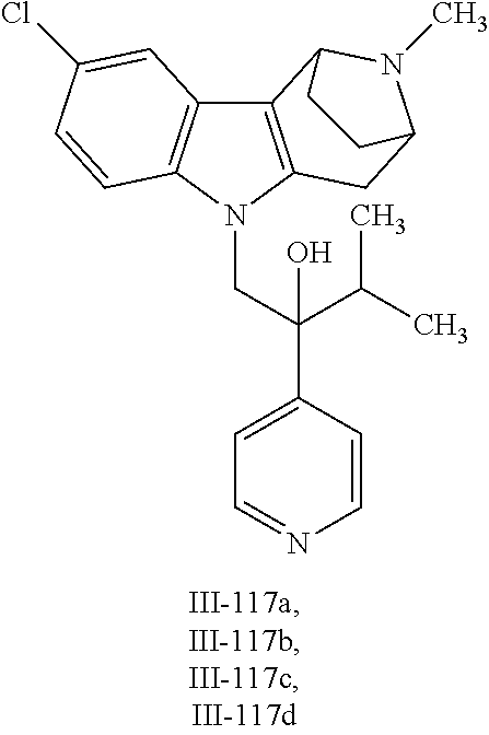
C12=C(N(CC(C3=CC=NC=C3)(C(C)C)O)C3=C1C=C(Cl)C=C3)CC1N(C)C2CC1
